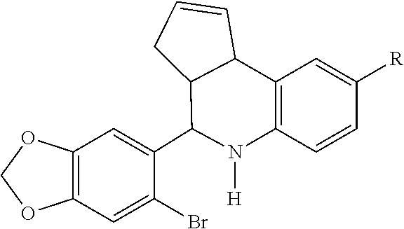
C12=C(C=C(Br)C(C3N([H])C4=C(C=C([R])C=C4)C4C3CC=C4)=C1)OCO2
